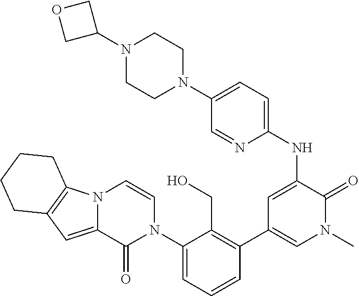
N12C(=CC3=C1CCCC3)C(=O)N(C1=CC=CC(C3=CN(C)C(=O)C(NC4=CC=C(N5CCN(C6COC6)CC5)C=N4)=C3)=C1CO)C=C2
